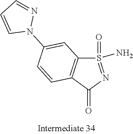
S1(=O)(N)=NC(=O)C2=C1C=C(N1N=CC=C1)C=C2
